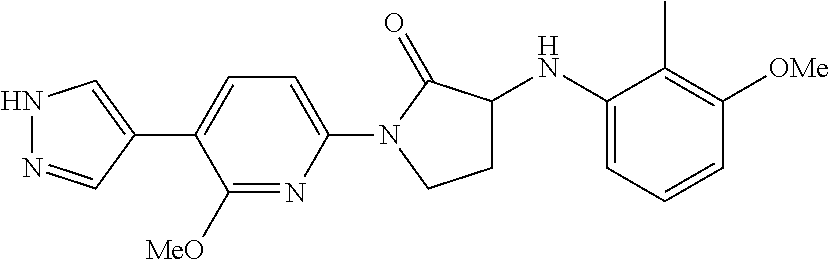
C1=C(N2CCC(NC3=CC=CC([OMe])=C3C)C2=O)N=C([MeO])C(C2=CNN=C2)=C1
